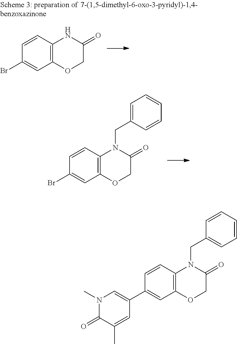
C1=CC2=C(C=C1C1=CN(C)C(=O)C(C)=C1)OCC(=O)N2CC1=CC=CC=C1.C1=CC2=C(C=C1Br)OCC(=O)N2CC1=CC=CC=C1.C1=CC2=C(C=C1Br)OCC(=O)N2
